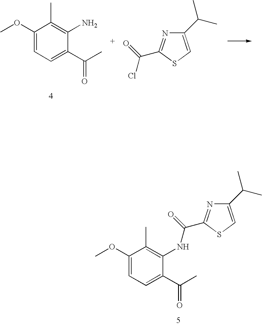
C1(OC)=CC=C(C(C)=O)C(NC(=O)C2=NC(C(C)C)=CS2)=C1C.C1(OC)=CC=C(C(C)=O)C(N)=C1C.C1(C(C)C)=CSC(C(=O)Cl)=N1
